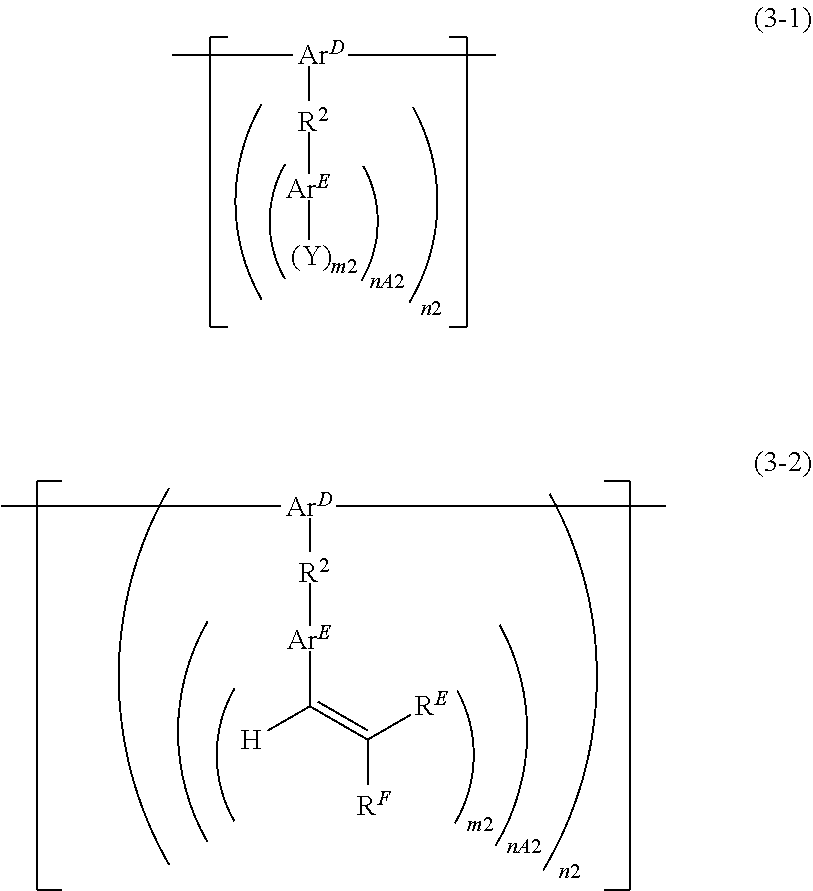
CC[ArD](CC)[R2][ArE]C([H])=C([RE])[RF].C[ArD](C)[R2][ArE][(Y)m2]
